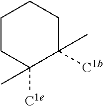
CC1([C1e])CCCCC1([C1b])C
